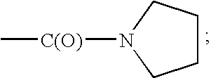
C1CCN([C(O)]C)C1
